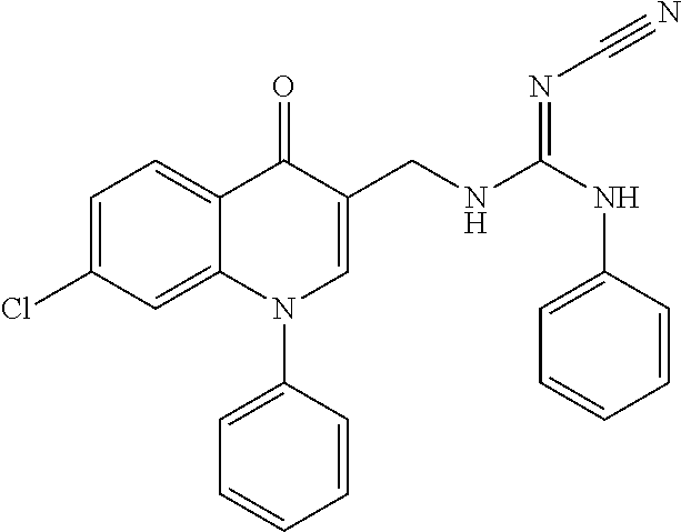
C1=C(Cl)C=C2C(=C1)C(=O)C(CNC(NC1=CC=CC=C1)=NC#N)=CN2C1=CC=CC=C1
